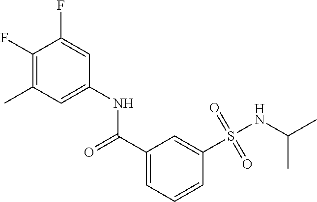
C1(F)=C(C)C=C(NC(C2=CC=CC(S(=O)(=O)NC(C)C)=C2)=O)C=C1F
